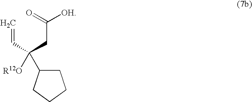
C=CC(CC(=O)[OH])([R12O])C1CCCC1
